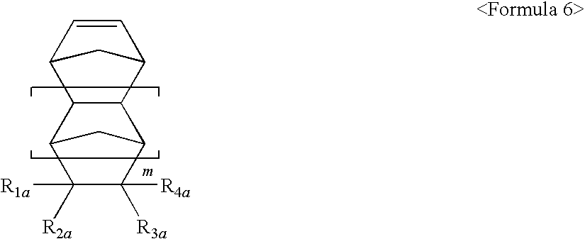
C1=CC2CC1C1C2C2C([R2a])([R1a])C([R4a])([R3a])C1C2
